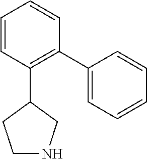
C1=CC(C2CCNC2)=C(C2=CC=CC=C2)C=C1
